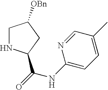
[H].N1C(C(=O)NC2=CC=C(C)C=N2)CC([OBn])C1
